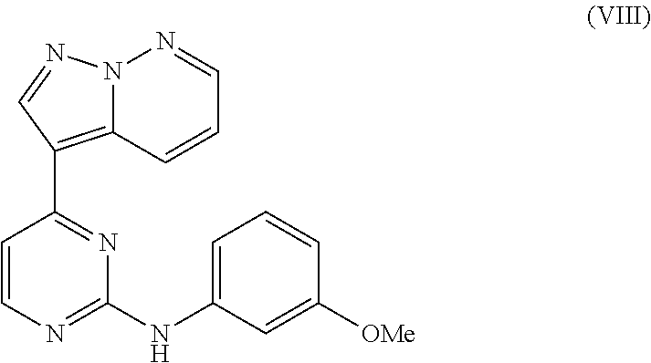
N12C(=C(C3=NC(NC4=CC=CC([OMe])=C4)=NC=C3)C=N1)C=CC=N2
